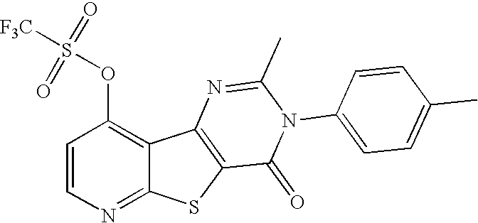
C1=CN=C2C(=C1OS([F3C])(=O)=O)C1=C(S2)C(=O)N(C2=CC=C(C)C=C2)C(C)=N1
